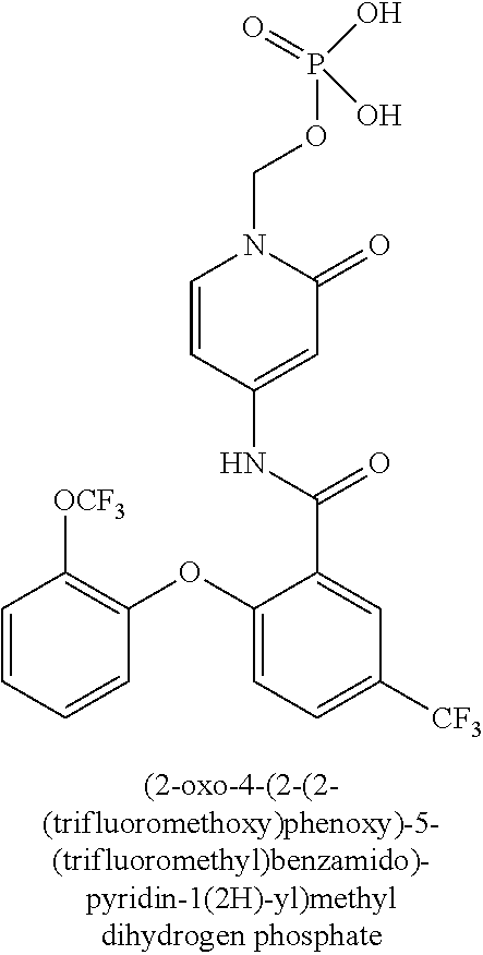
P(OCN1C=CC(NC(C2=CC([CF3])=CC=C2OC2=C([OCF3])C=CC=C2)=O)=CC1=O)(O)(O)=O
